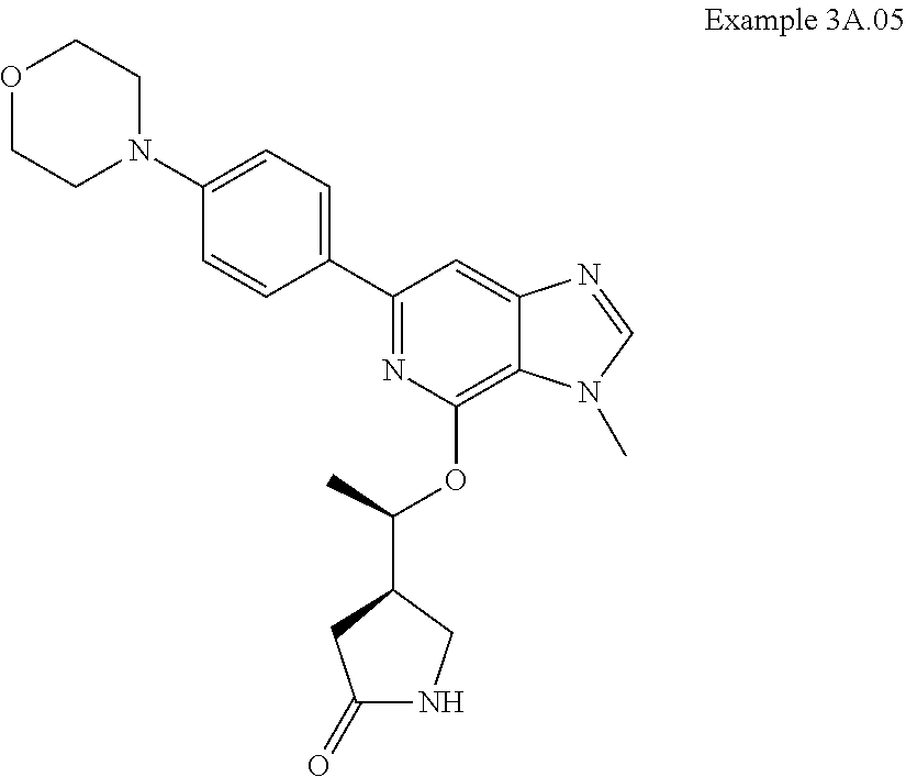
C1(C2=CC=C(N3CCOCC3)C=C2)=NC(OC(C)C2CC(=O)NC2)=C2C(=C1)N=CN2C
